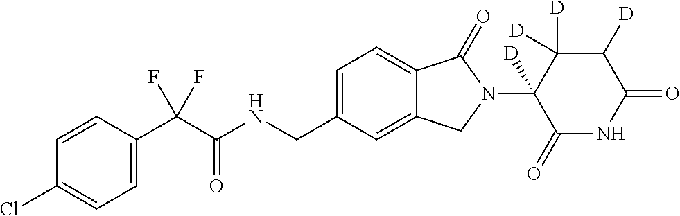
C1=CC(C(C(NCC2=CC=C3C(=C2)CN(C2([D])C(=O)NC(=O)C([D])C2([D])[D])C3=O)=O)(F)F)=CC=C1Cl
